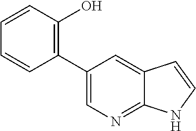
C1(C2=C(O)C=CC=C2)=CN=C2C(=C1)C=CN2
